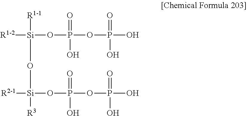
[R1-2][Si]([R1-1])(O[Si]([R2-1])(OP(OP(O)(=O)O)(=O)O)[R3])OP(OP(O)(=O)O)(O)=O
